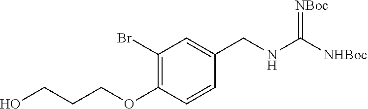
C1(Br)=C(OCCCO)C=CC(CNC([NHBoc])=[NBoc])=C1
